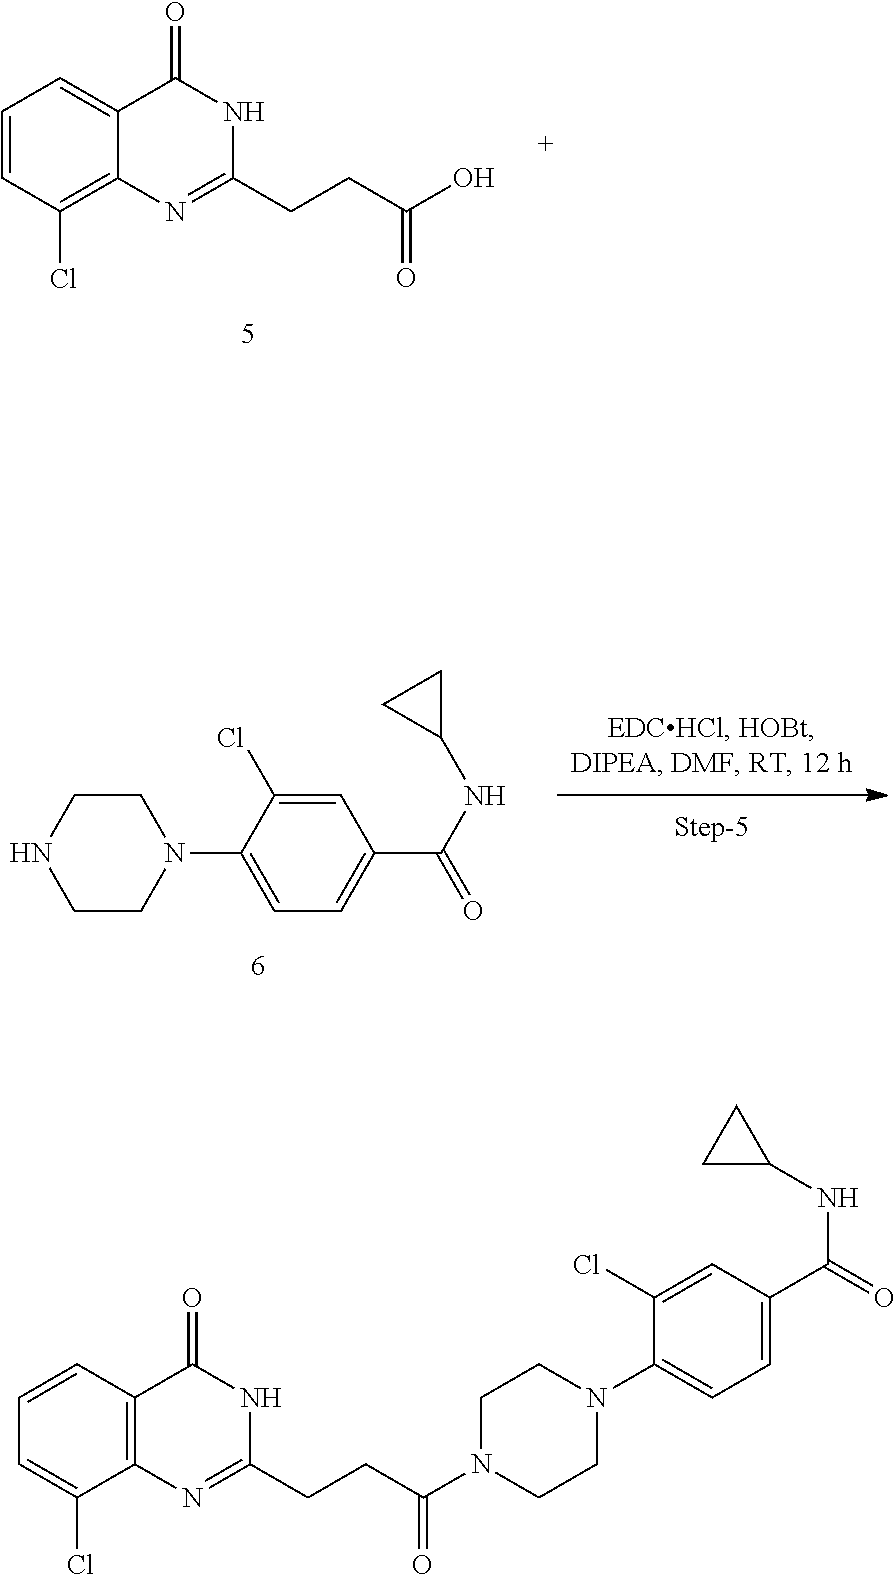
C1(Cl)=CC=CC2=C1N=C(CCC(N1CCN(C3=CC=C(C(=O)NC4CC4)C=C3Cl)CC1)=O)NC2=O.C1=CC(Cl)=C2C(=C1)C(=O)NC(CCC(O)=O)=N2.C1=C(Cl)C(N2CCNCC2)=CC=C1C(NC1CC1)=O
